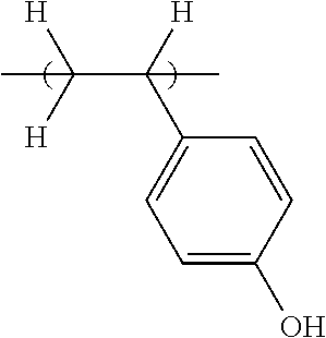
C(C([H])([H])C)([H])(C1=CC=C(O)C=C1)C
